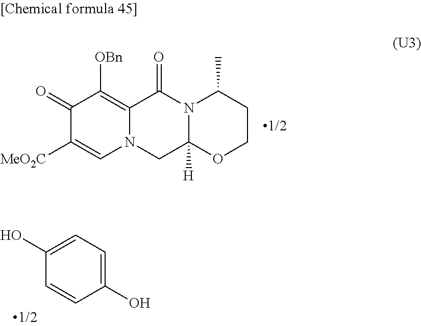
N12C([H])(OCCC1C)CN1C(=C([OBn])C(=O)C([MeO2C])=C1)C2=O.C1(O)=CC=C(O)C=C1
